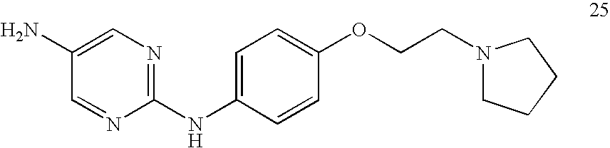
C1(NC2=CC=C(OCCN3CCCC3)C=C2)=NC=C(N)C=N1
